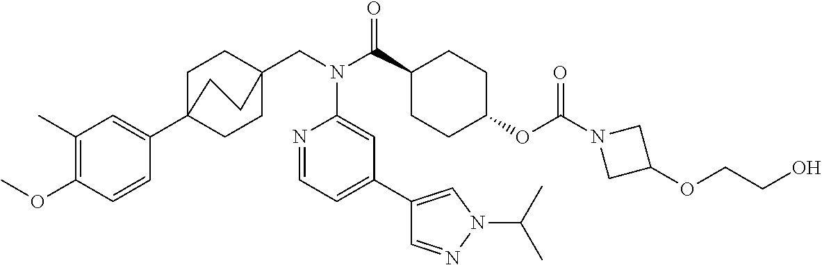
C1(C)=C(OC)C=CC(C23CCC(CN(C(C4CCC(OC(N5CC(OCCO)C5)=O)CC4)=O)C4=CC(C5=CN(C(C)C)N=C5)=CC=N4)(CC2)CC3)=C1
